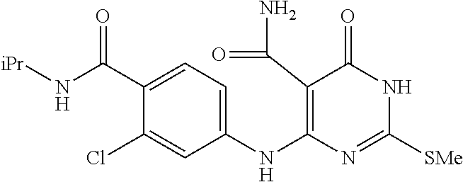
C1(C(N[iPr])=O)=CC=C(NC2=C(C(N)=O)C(=O)NC([SMe])=N2)C=C1Cl
